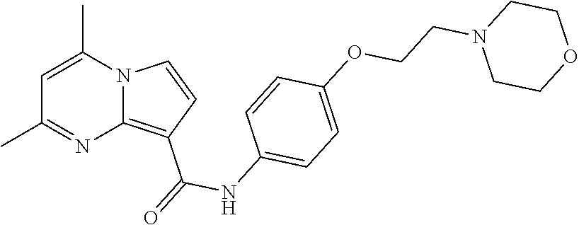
C1=C(C)N2C(=C(C(=O)NC3=CC=C(OCCN4CCOCC4)C=C3)C=C2)N=C1C
